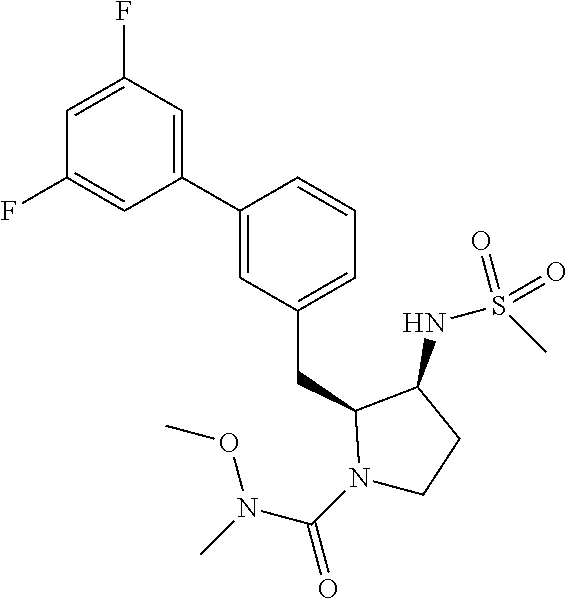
C1(C2=CC(CC3N(C(N(C)OC)=O)CCC3NS(C)(=O)=O)=CC=C2)=CC(F)=CC(F)=C1
